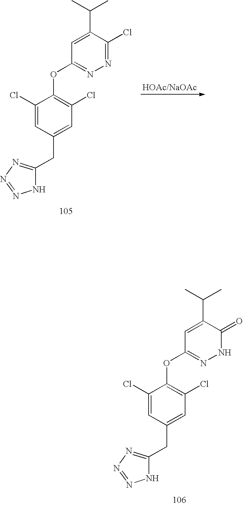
C1=C(C(C)C)C(=O)NN=C1OC1=C(Cl)C=C(CC2=NN=NN2)C=C1Cl.C1=C(C(C)C)C(Cl)=NN=C1OC1=C(Cl)C=C(CC2=NN=NN2)C=C1Cl
